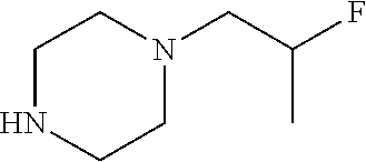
N1CCN(CC(F)C)CC1
